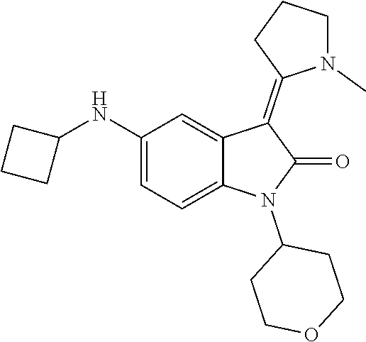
C1(NC2CCC2)=CC=C2C(=C1)C(=C1N(C)CCC1)C(=O)N2C1CCOCC1
